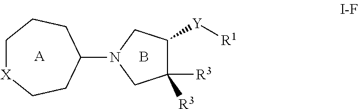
C1([R3])([R3])C([Y][R1])CN(C2CCC[X]CC2)C1.[A].B
